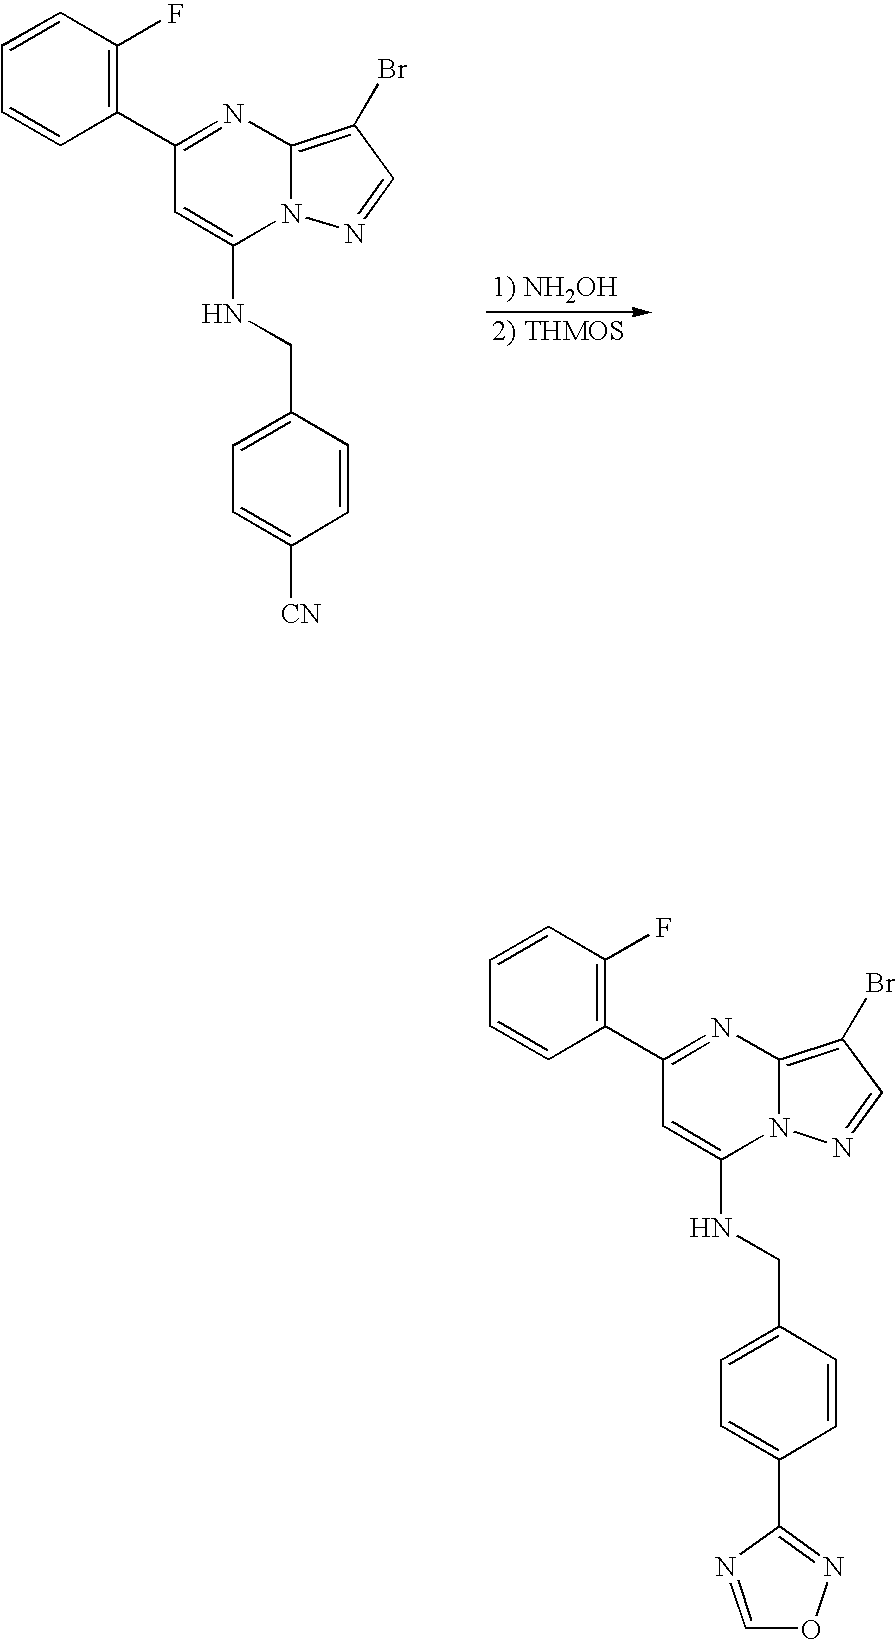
C1=CC(F)=C(C2=NC3=C(Br)C=NN3C(NCC3=CC=C([CN])C=C3)=C2)C=C1.C1=CC(F)=C(C2=NC3=C(Br)C=NN3C(NCC3=CC=C(C4=NOC=N4)C=C3)=C2)C=C1
